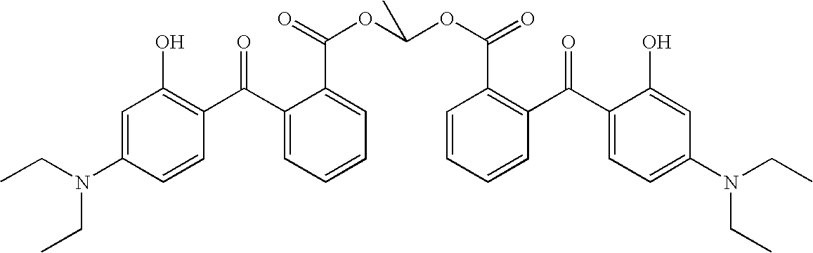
C(OC(=O)C1=CC=CC=C1C(C1=C(O)C=C(N(CC)CC)C=C1)=O)(OC(=O)C1=C(C(C2=CC=C(N(CC)CC)C=C2O)=O)C=CC=C1)C
